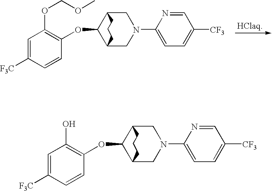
C1=C([F3C])C=CC(OC2C3CN(C4=CC=C([CF3])C=N4)CC2CCC3)=C1O.C1=C([F3C])C=CC(OC2C3CN(C4=CC=C([CF3])C=N4)CC2CCC3)=C1OCOC
